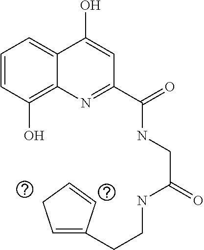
C1=CC(O)=C2C(=C1)C(O)=CC(C(=O)NCC(=O)NCCC1=CCC=C1)=N2
